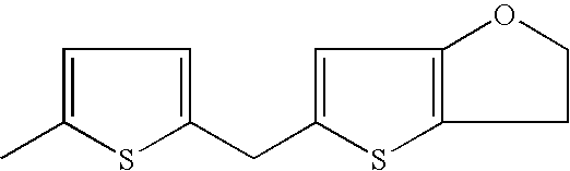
C1=C(C)SC(CC2=CC3=C(S2)CCO3)=C1
